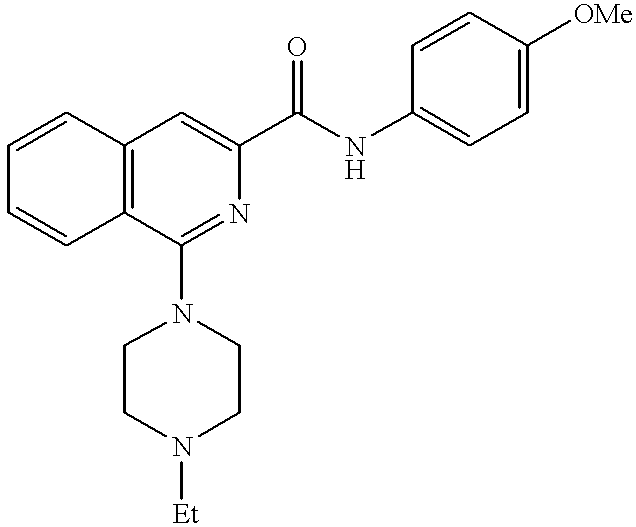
C1=CC2=C(C=C1)C(N1CCN([Et])CC1)=NC(C(=O)NC1=CC=C([OMe])C=C1)=C2
